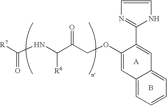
C12=CC=CC=C1C=C(C1=NC=CN1)C(OCC(C(NC([R7])=O)[R6])=O)=C2.B.[A]
